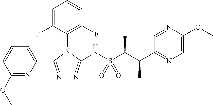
C1(N2C(NS(C(C(C3=NC=C(OC)N=C3)C)C)(=O)=O)=NN=C2C2=CC=CC(OC)=N2)=C(F)C=CC=C1F
